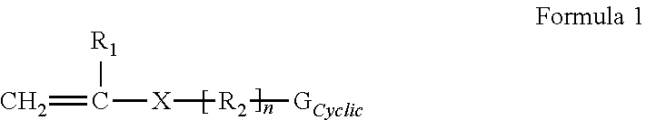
C=C([R1])[X][R2][GCyclic]
